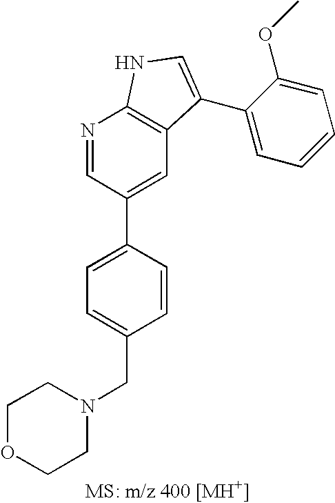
C1=C(C2=CC3=C(N=C2)NC=C3C2=CC=CC=C2OC)C=CC(CN2CCOCC2)=C1
